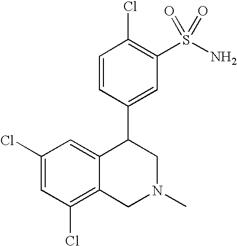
C1(Cl)=C2C(=CC(Cl)=C1)C(C1=CC(S(N)(=O)=O)=C(Cl)C=C1)CN(C)C2
